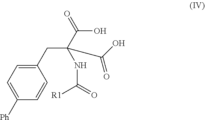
C1=C([Ph])C=CC(CC(C(O)=O)(NC(=O)[R1])C(=O)O)=C1
